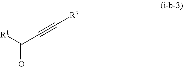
[R1]C(C#C[R7])=O
